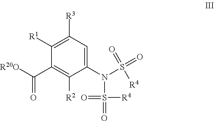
C1([R3])=C([R1])C(C([R20O])=O)=C([R2])C(N(S([R4])(=O)=O)S(=O)([R4])=O)=C1
